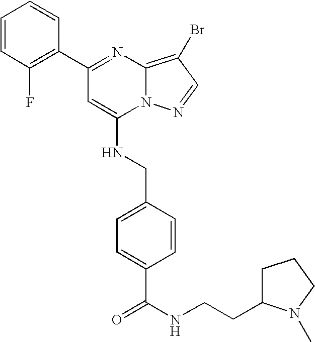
C1(C2=NC3=C(Br)C=NN3C(NCC3=CC=C(C(=O)NCCC4CCCN4C)C=C3)=C2)=C(F)C=CC=C1
